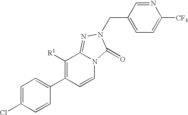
C1=C(Cl)C=CC(C2=C([R1])C3=NN(CC4=CC=C([CF3])N=C4)C(=O)N3C=C2)=C1
